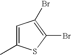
C1=C(C)SC(Br)=C1Br
